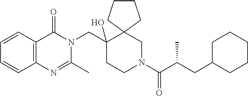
C(C1(O)CCN(C(C(CC2CCCCC2)C)=O)CC12CCCC2)N1C(=O)C2=C(N=C1C)C=CC=C2
